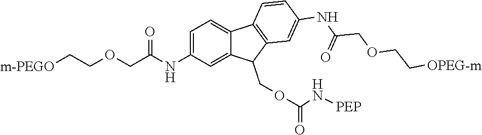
C1=C(NC(COCC[m-PEGO])=O)C=C2C(=C1)C1=C(C2COC(=O)N[PEP])C=C(NC(COCC[OPEG-m])=O)C=C1
